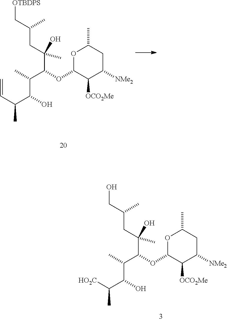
CC(C(C(CC(C[OTBDPS])C)(C)O)OC1OC(C)CC([NMe2])C1[OCO2Me])C(O)C(C=C)C.CC(C(C(CC(CO)C)(C)O)OC1OC(C)CC([NMe2])C1[OCO2Me])C(O)C([HO2C])C
